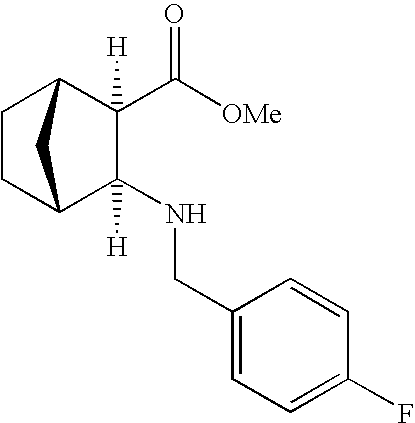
C1(C([OMe])=O)([H])C2CCC(C1(NCC1=CC=C(F)C=C1)[H])C2
